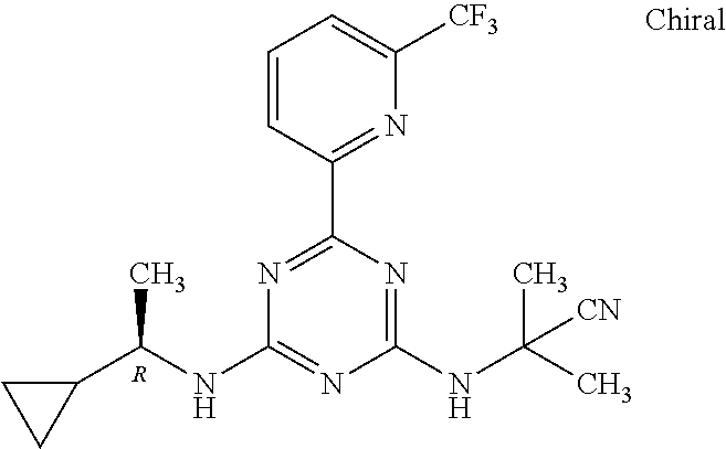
N1=C(C2=NC([CF3])=CC=C2)N=C(NC(C)(C)[CN])N=C1NC(C1CC1)C.[R]
